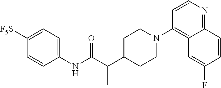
C1(NC(C(C2CCN(C3=C4C(=NC=C3)C=CC(F)=C4)CC2)C)=O)=CC=C([F5S])C=C1
